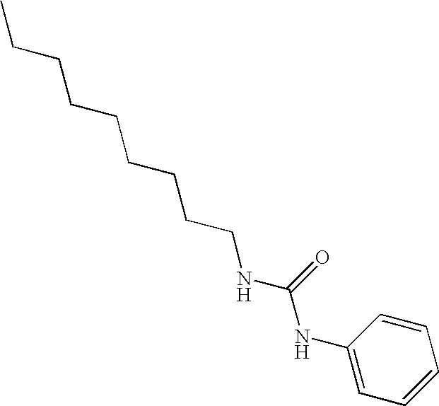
C(CCCCNC(NC1=CC=CC=C1)=O)CCCC
